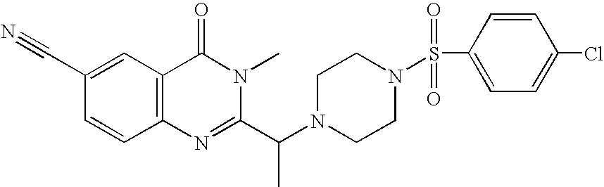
C1(C#N)=CC2=C(C=C1)N=C(C(N1CCN(S(C3=CC=C(Cl)C=C3)(=O)=O)CC1)C)N(C)C2=O
